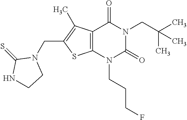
C12=C(N(CCCF)C(=O)N(CC(C)(C)C)C1=O)SC(CN1C(=S)NCC1)=C2C
